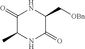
C1(=O)C(C)NC(=O)C(C[OBn])N1
